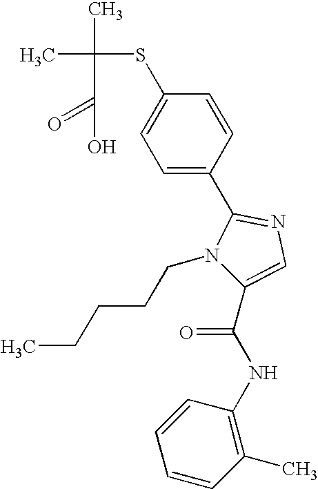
CC(C)(SC1=CC=C(C2=NC=C(C(NC3=C(C)C=CC=C3)=O)N2CCCCC)C=C1)C(=O)O
